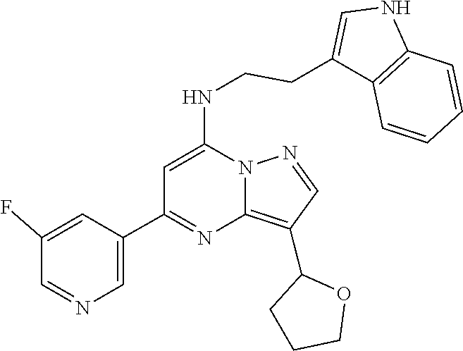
C1(C2OCCC2)=C2N(N=C1)C(NCCC1=CNC3=C1C=CC=C3)=CC(C1=CN=CC(F)=C1)=N2
